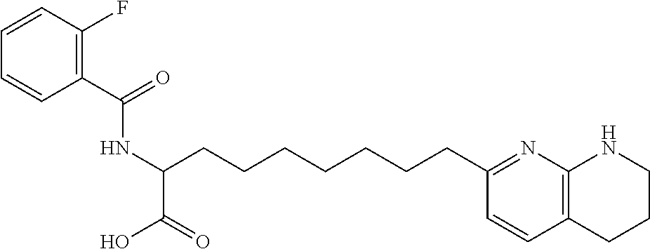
C1(C(=O)NC(C(=O)O)CCCCCCCC2=NC3=C(C=C2)CCCN3)=C(F)C=CC=C1
